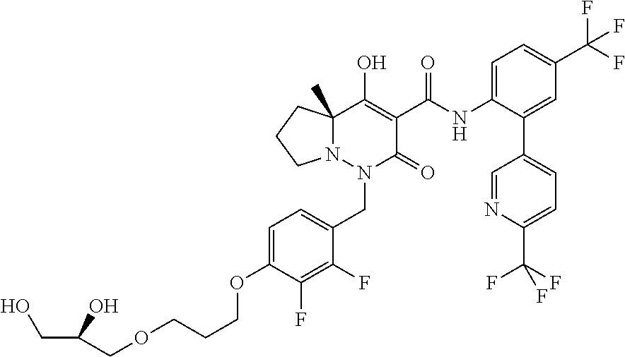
C1(NC(=O)C2=C(O)C3(C)N(N(CC4=CC=C(OCCCOCC(CO)O)C(F)=C4F)C2=O)CCC3)=CC=C(C(F)(F)F)C=C1C1=CC=C(C(F)(F)F)N=C1
